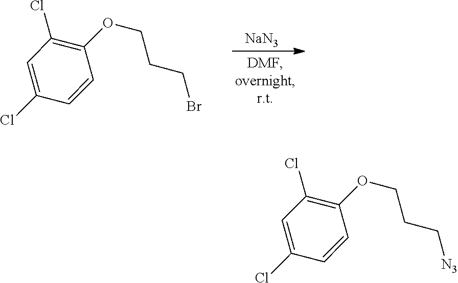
[NaN3].C1=C(Cl)C=CC(OCCCBr)=C1Cl.C1=C(Cl)C=CC(OCCC[N3])=C1Cl
